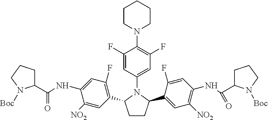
C1CC(C2=CC([NO2])=C(NC(C3CCCN3[Boc])=O)C=C2F)N(C2=CC(F)=C(N3CCCCC3)C(F)=C2)C1C1=C(F)C=C(NC(C2CCCN2[Boc])=O)C([NO2])=C1
